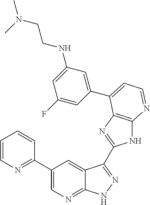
C1(C2=NC=CC=C2)=CN=C2C(=C1)C(C1=NC3=C(N1)N=CC=C3C1=CC(NCCN(C)C)=CC(F)=C1)=NN2
